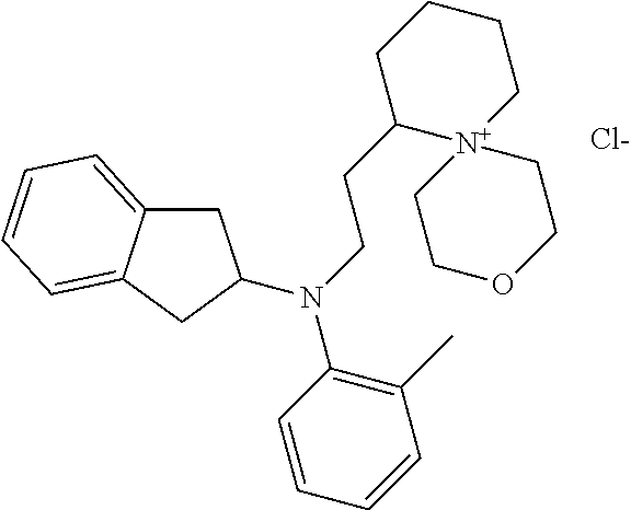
C1C2=CC=CC=C2CC1N(C1=C(C)C=CC=C1)CCC1[N+]2(CCCC1)CCOCC2.[Cl-]
